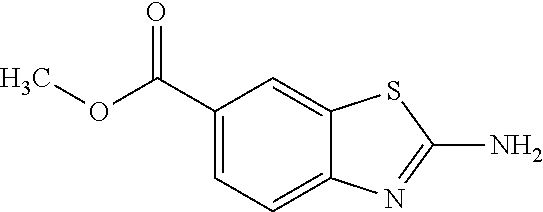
C1(C(OC)=O)=CC=C2C(=C1)SC(N)=N2
